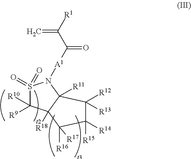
[A1](C(C([R1])=C)=O)N1S(=O)(=O)C([R10])([R9])C2([R18])C1([R11])C([R12])([R13])C([R15])([R14])C2([R16])[R17]
